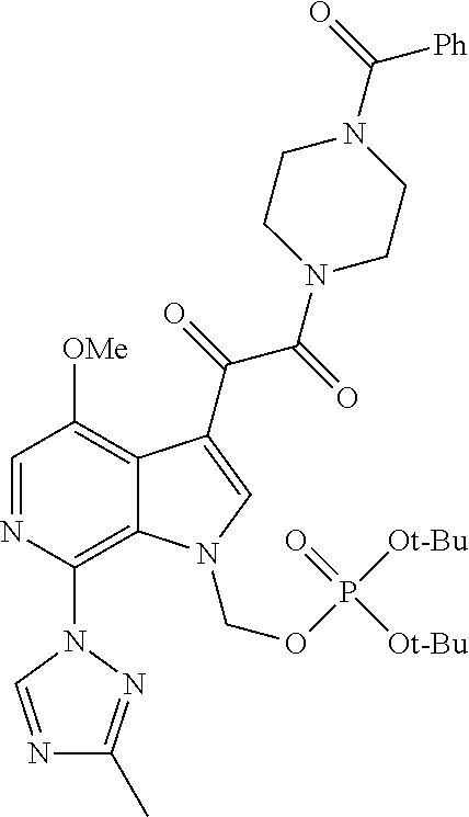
C12=C(N3N=C(C)N=C3)N=CC([OMe])=C1C(C(C(N1CCN(C([Ph])=O)CC1)=O)=O)=CN2COP([Ot-Bu])(=O)[Ot-Bu]
